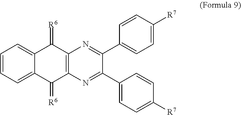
C1=CC=C2C(=C1)C(=[R6])C1=C(C2=[R6])N=C(C2=CC=C([R7])C=C2)C(C2=CC=C([R7])C=C2)=N1
